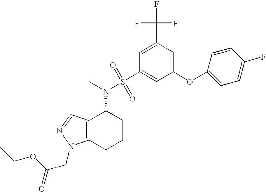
S(N(C)C1C2=C(CCC1)N(CC(OCC)=O)N=C2)(C1=CC(OC2=CC=C(F)C=C2)=CC(C(F)(F)F)=C1)(=O)=O
